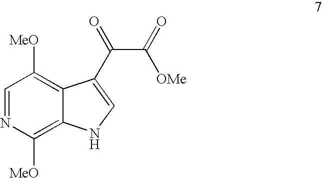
C1=NC([MeO])=C2C(=C1[MeO])C(C(C([OMe])=O)=O)=CN2
